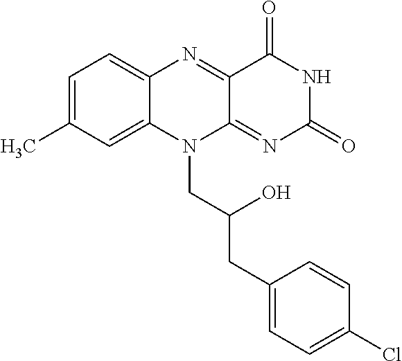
C1=C(C)C=C2C(=C1)N=C1C(=NC(=O)NC1=O)N2CC(CC1=CC=C(Cl)C=C1)O
